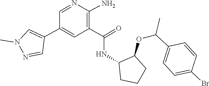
C1=NC(N)=C(C(=O)NC2C(OC(C3=CC=C(Br)C=C3)C)CCC2)C=C1C1=CN(C)N=C1
